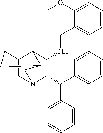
C1(OC)=CC=CC=C1CNC1C2C3CN(C1C(C1=CC=CC=C1)C1=CC=CC=C1)CC2CC3
